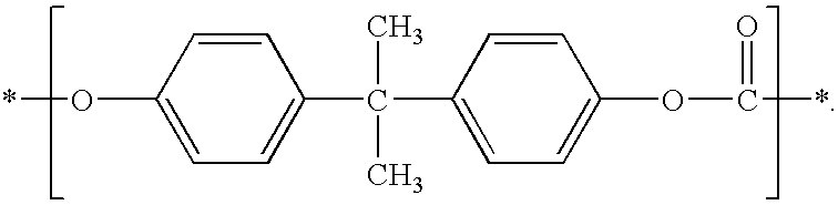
C1=CC(O*)=CC=C1C(C1=CC=C(OC(*)=O)C=C1)(C)C
